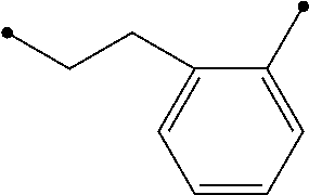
C1=CC=C(C)C(CCC)=C1
